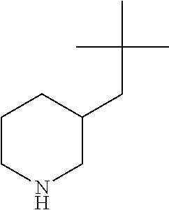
C1CNCC(CC(C)(C)C)C1
